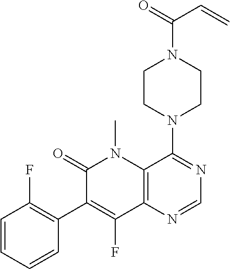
C1CN(C2=NC=NC3=C2N(C)C(=O)C(C2=C(F)C=CC=C2)=C3F)CCN1C(=O)C=C
